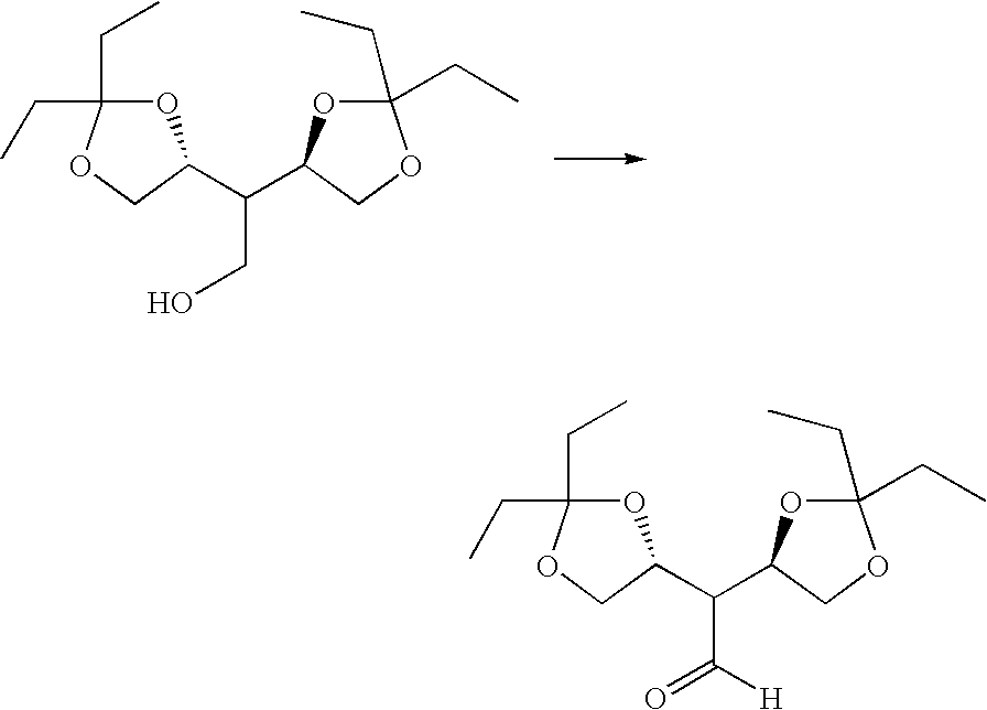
O1C(CC)(CC)OCC1C(CO)C1OC(CC)(CC)OC1.O1C(CC)(CC)OCC1C(C(=O)[H])C1OC(CC)(CC)OC1
